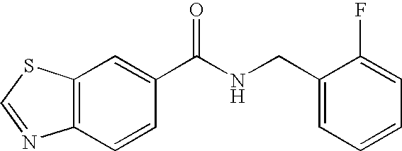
C12=C(C=C(C(NCC3=CC=CC=C3F)=O)C=C1)SC=N2
